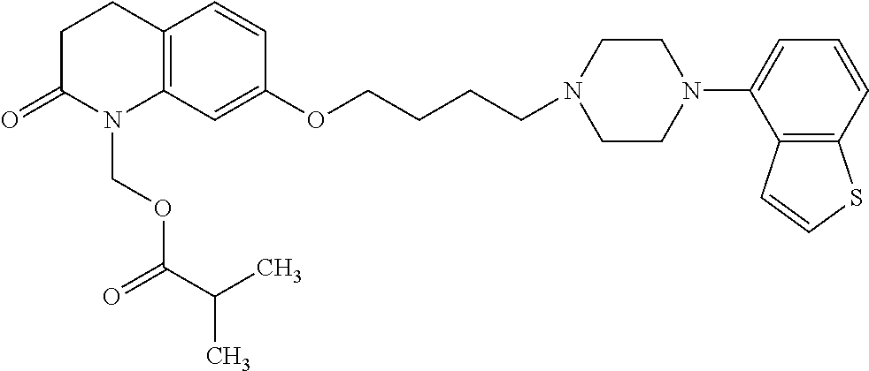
C1C(=O)N(COC(C(C)C)=O)C2=C(C1)C=CC(OCCCCN1CCN(C3=CC=CC4=C3C=CS4)CC1)=C2
